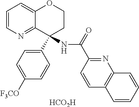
[HCO2H].C1=CN=C2C(=C1)OCCC2(C1=CC=C([F3CO])C=C1)NC(=O)C1=NC2=C(C=C1)C=CC=C2
